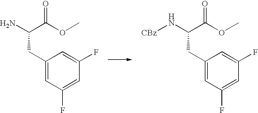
NC(C(OC)=O)CC1=CC(F)=CC(F)=C1.N(C(C(OC)=O)CC1=CC(F)=CC(F)=C1)[CBz]
